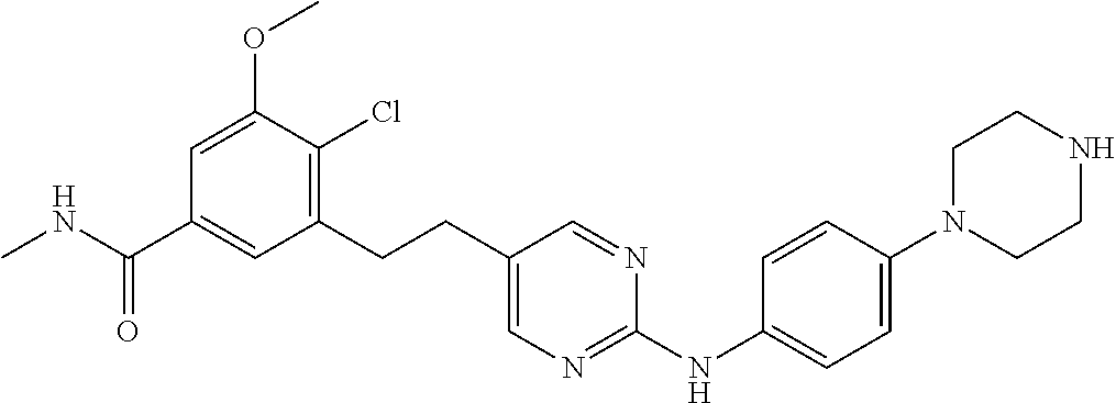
C1(CCC2=CN=C(NC3=CC=C(N4CCNCC4)C=C3)N=C2)=C(Cl)C(OC)=CC(C(NC)=O)=C1
